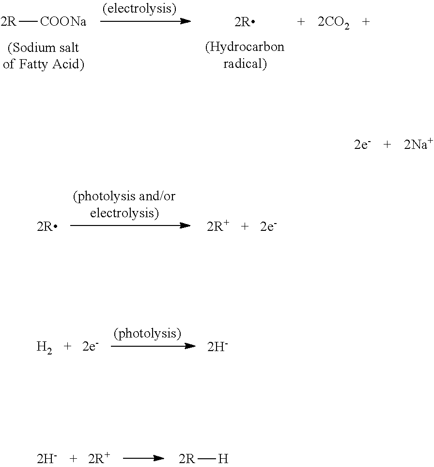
[COONa][2R].[H2].[2H-].[2R][H]
